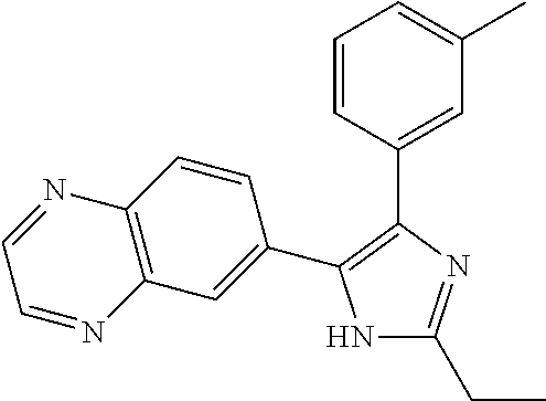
N1C(CC)=NC(C2=CC(C)=CC=C2)=C1C1=CC2=C(C=C1)N=CC=N2
